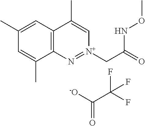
C12=C(C=C(C)C=C1C)C(C)=C[N+](CC(=O)NOC)=N2.[-O]C(C(F)(F)F)=O
